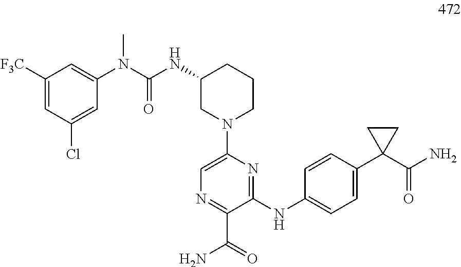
N(C(NC1CN(C2=CN=C(C(N)=O)C(NC3=CC=C(C4(C(N)=O)CC4)C=C3)=N2)CCC1)=O)(C1=CC([F3C])=CC(Cl)=C1)C
